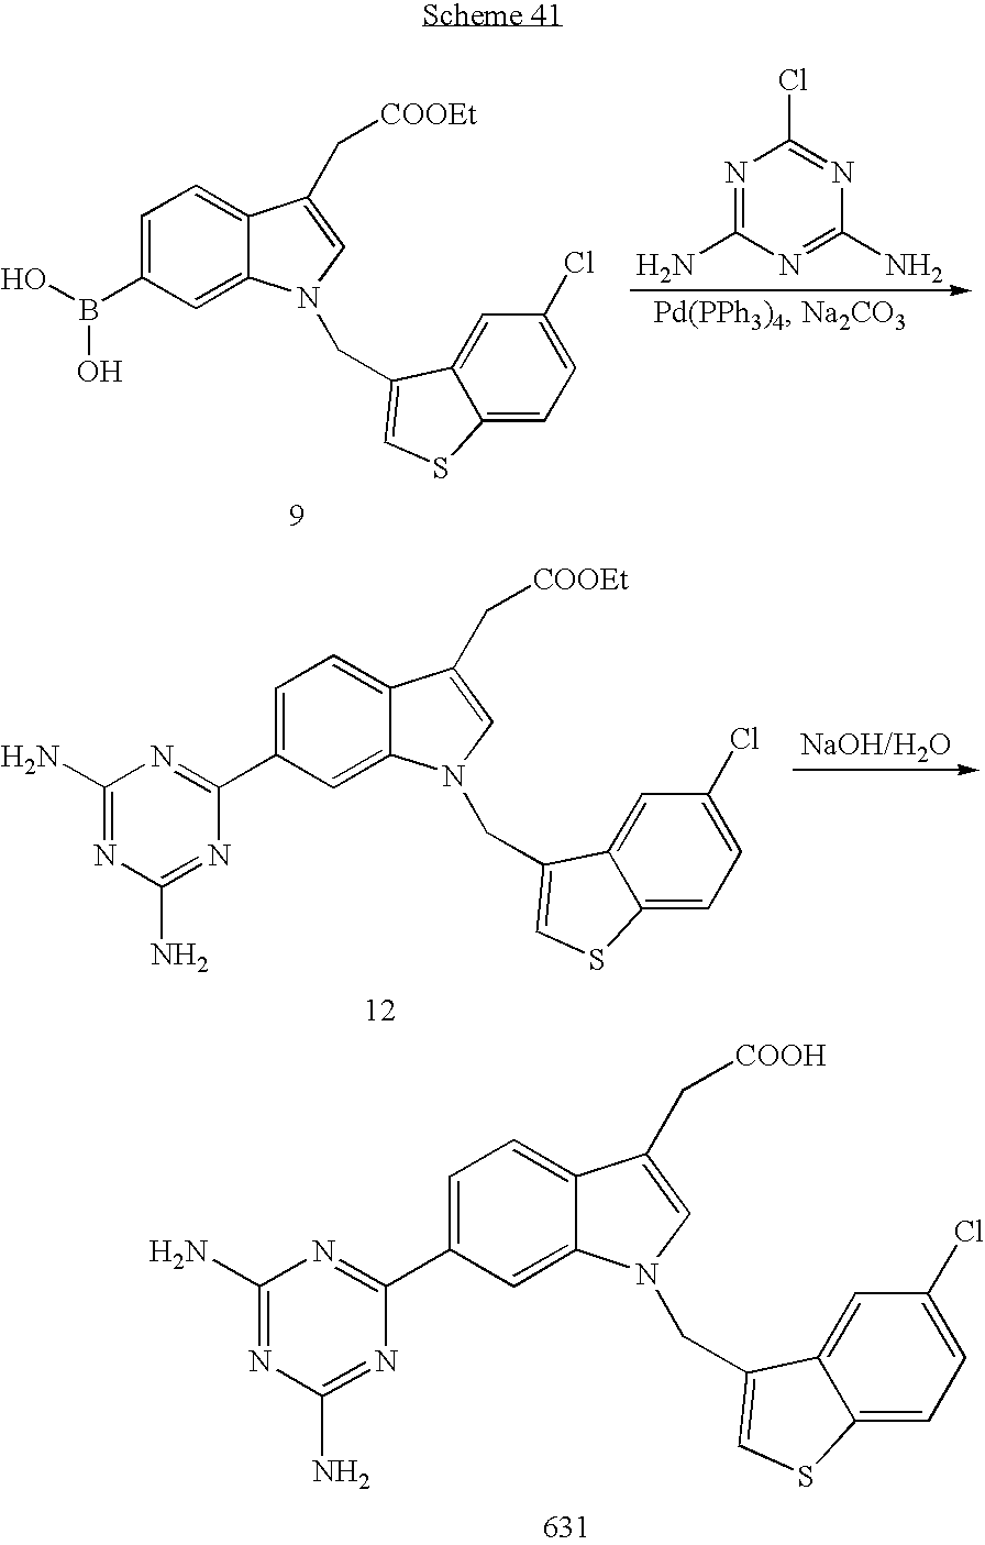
C1=C(C2=NC(N)=NC(N)=N2)C=C2C(=C1)C(C[COOEt])=CN2CC1=CSC2=CC=C(Cl)C=C21.C1=C(B(O)O)C=C2C(=C1)C(C[COOEt])=CN2CC1=CSC2=CC=C(Cl)C=C21.N1=C(N)N=C(N)N=C1Cl.C1=C(C2=NC(N)=NC(N)=N2)C=C2C(=C1)C(C[COOH])=CN2CC1=CSC2=CC=C(Cl)C=C21
